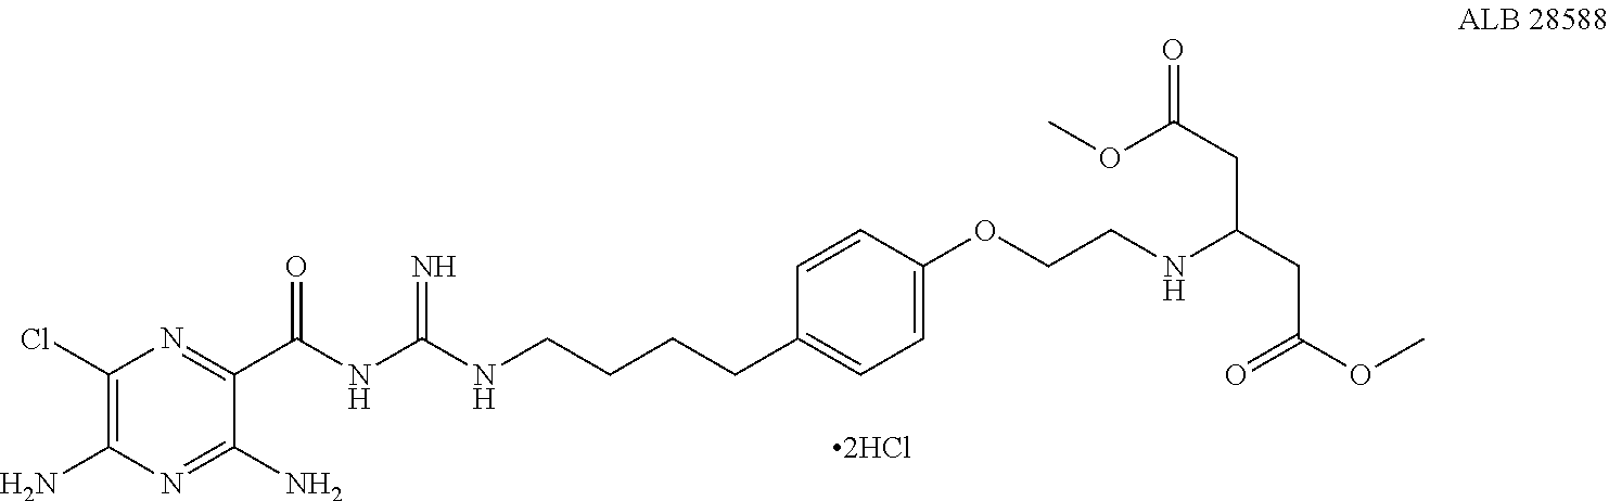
C1(N)=NC(N)=C(Cl)N=C1C(NC(NCCCCC1=CC=C(OCCNC(CC(=O)OC)CC(=O)OC)C=C1)=N)=O
